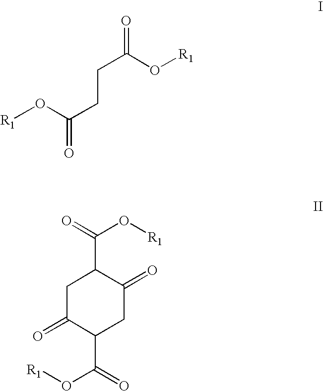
[R1]OC(CCC(=O)O[R1])=O.O=C(O[R1])C1CC(=O)C(C(O[R1])=O)CC1=O
